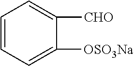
C1=CC=C([OSO3Na])C([CHO])=C1
